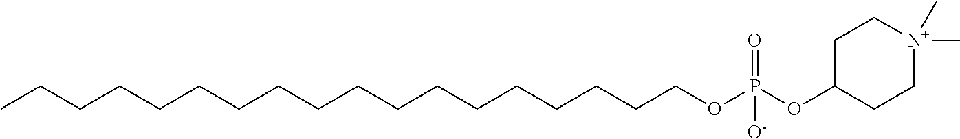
C1C(OP(OCCCCCCCCCCCCCCCCCC)(=O)[O-])CC[N+](C)(C)C1
